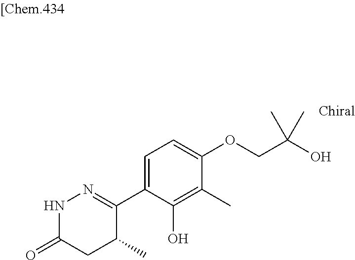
N1C(=O)CC(C)C(C2=CC=C(OCC(O)(C)C)C(C)=C2O)=N1
